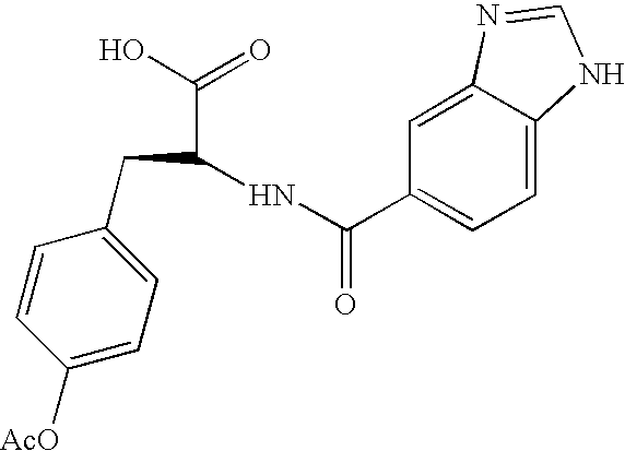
C1=CC([AcO])=CC=C1CC(C(=O)O)NC(=O)C1=CC=C2C(=C1)N=CN2
